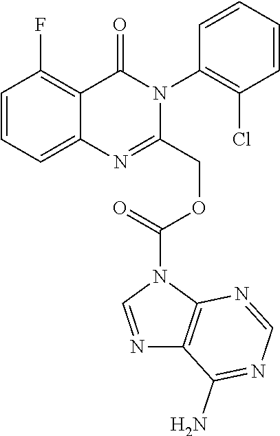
C1=CC=C2C(=C1F)C(=O)N(C1=C(Cl)C=CC=C1)C(COC(=O)N1C=NC3=C1N=CN=C3N)=N2
